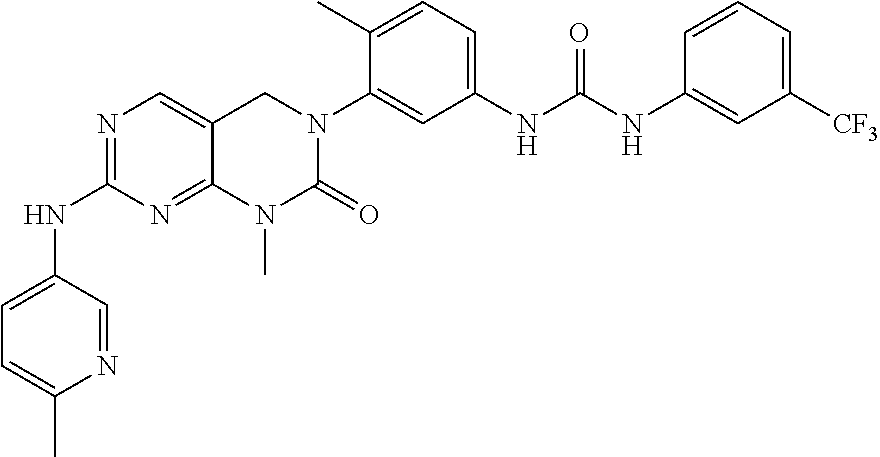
N1=C(NC2=CC=C(C)N=C2)N=C2C(=C1)CN(C1=CC(NC(NC3=CC([CF3])=CC=C3)=O)=CC=C1C)C(=O)N2C
